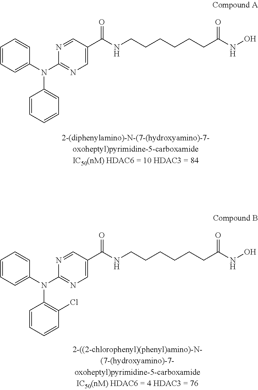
C1=CC=C(N(C2=NC=C(C(NCCCCCCC(NO)=O)=O)C=N2)C2=CC=CC=C2)C=C1.C1=CC=C(N(C2=NC=C(C(NCCCCCCC(NO)=O)=O)C=N2)C2=C(Cl)C=CC=C2)C=C1
